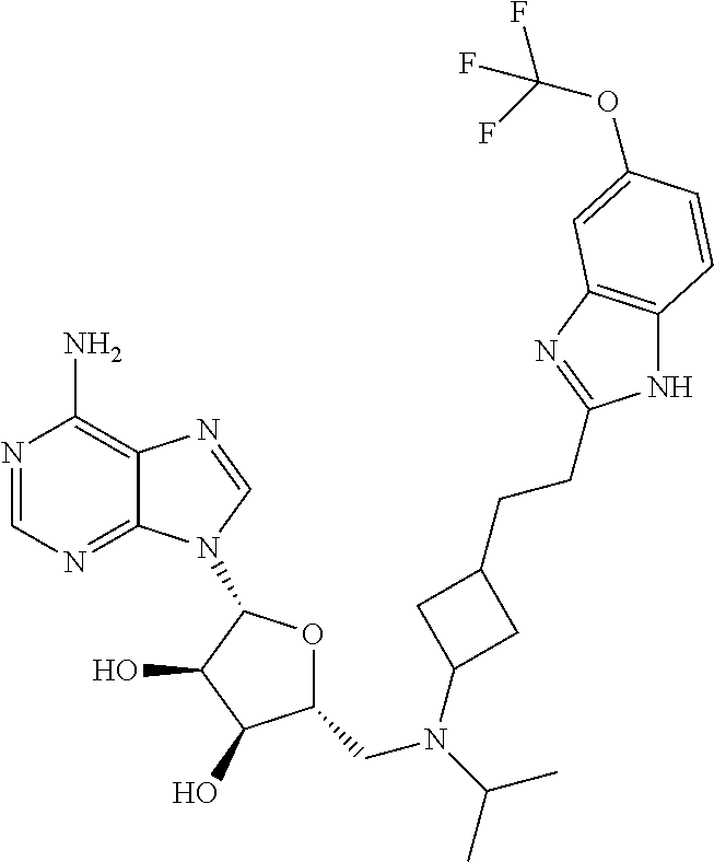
C1=NC(N)=C2C(=N1)N(C1OC(CN(C(C)C)C3CC(CCC4=NC5=C(N4)C=CC(OC(F)(F)F)=C5)C3)C(O)C1O)C=N2
